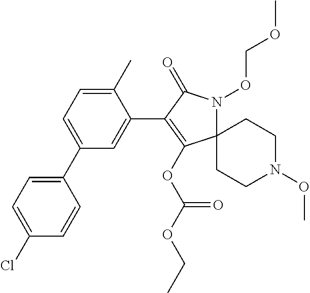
C12(N(OCOC)C(=O)C(C3=CC(C4=CC=C(Cl)C=C4)=CC=C3C)=C1OC(OCC)=O)CCN(OC)CC2
